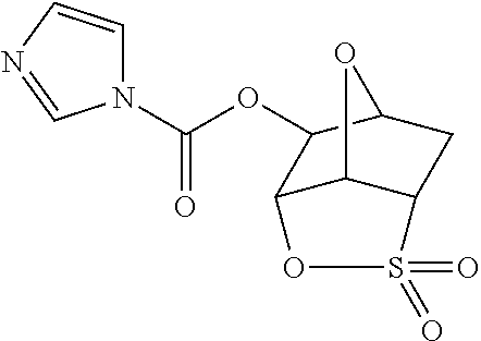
N1(C(=O)OC2C3C4C(CC2O4)S(=O)(=O)O3)C=CN=C1
